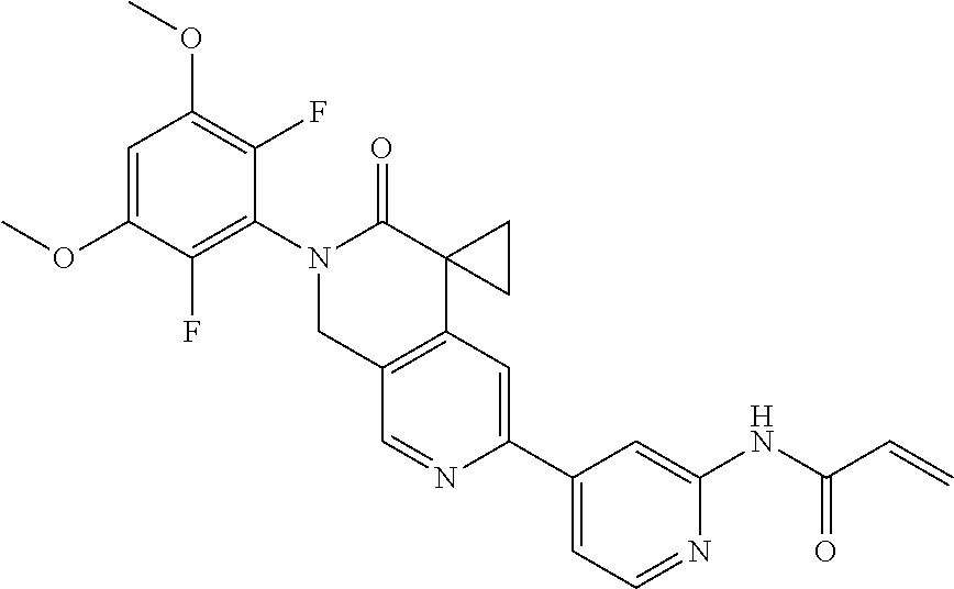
C12=C(C=C(C3=CC=NC(NC(C=C)=O)=C3)N=C1)C1(C(=O)N(C3=C(F)C(OC)=CC(OC)=C3F)C2)CC1
